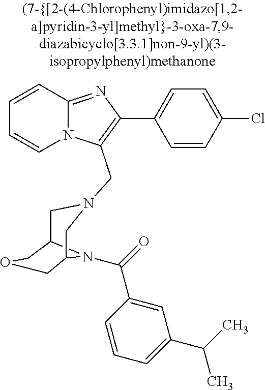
N12C(=NC(C3=CC=C(Cl)C=C3)=C1CN1CC3N(C(=O)C4=CC(C(C)C)=CC=C4)C(C1)COC3)C=CC=C2
